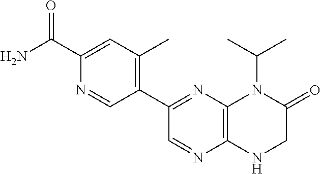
C12=C(N=C(C3=C(C)C=C(C(=O)N)N=C3)C=N1)N(C(C)C)C(=O)CN2
